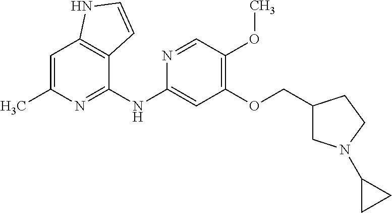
C1=C(C)N=C(NC2=CC(OCC3CN(C4CC4)CC3)=C(OC)C=N2)C2=C1NC=C2
